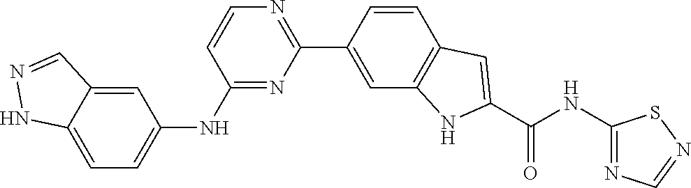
C1(C2=CC3=C(C=C2)C=C(C(=O)NC2=NC=NS2)N3)=NC=CC(NC2=CC=C3NN=CC3=C2)=N1
